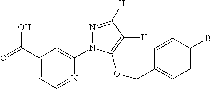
C1(C(=O)O)=CC=NC(N2N=C([H])C([H])=C2OCC2=CC=C(Br)C=C2)=C1
